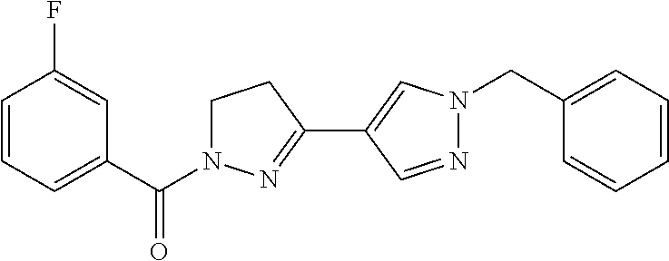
C1=CC=C(C(=O)N2CCC(C3=CN(CC4=CC=CC=C4)N=C3)=N2)C=C1F
